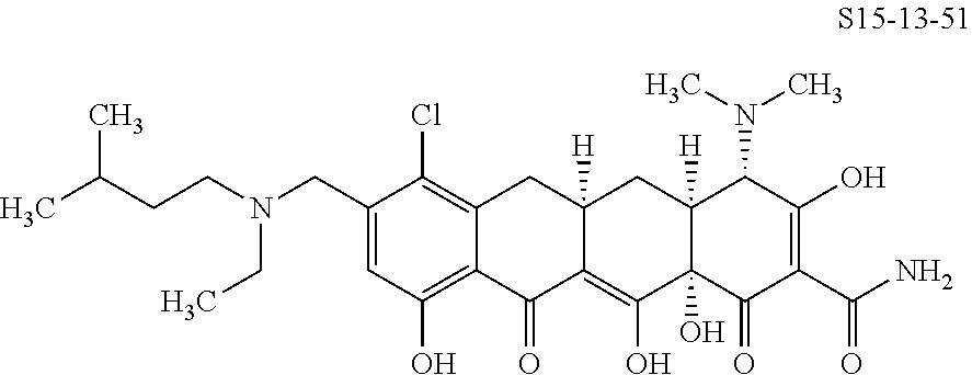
C12=C(Cl)C(CN(CCC(C)C)CC)=CC(O)=C1C(=O)C1=C(O)C3(O)C([H])(CC1([H])C2)C(N(C)C)C(O)=C(C(N)=O)C3=O
